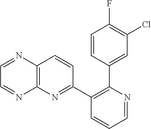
C1=NC(C2=CC(Cl)=C(F)C=C2)=C(C2=NC3=C(C=C2)N=CC=N3)C=C1
